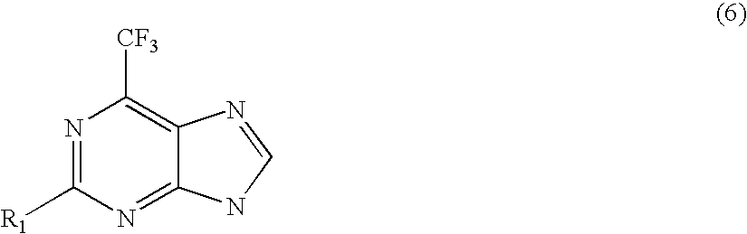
N1=C([R1])N=C2C(=C1[CF3])N=CN2
